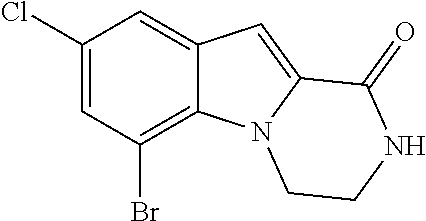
C1(Cl)=CC(Br)=C2C(=C1)C=C1N2CCNC1=O
